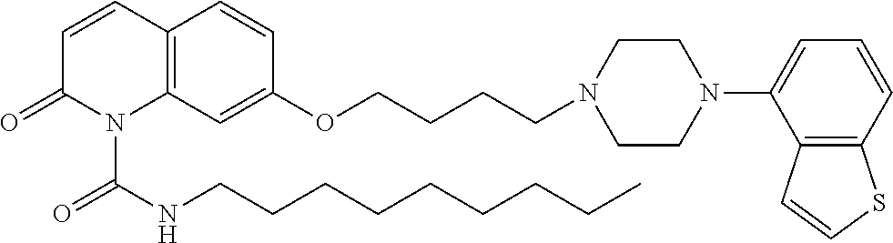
C1=CC2=C(N(C(NCCCCCCCCC)=O)C1=O)C=C(OCCCCN1CCN(C3=CC=CC4=C3C=CS4)CC1)C=C2
